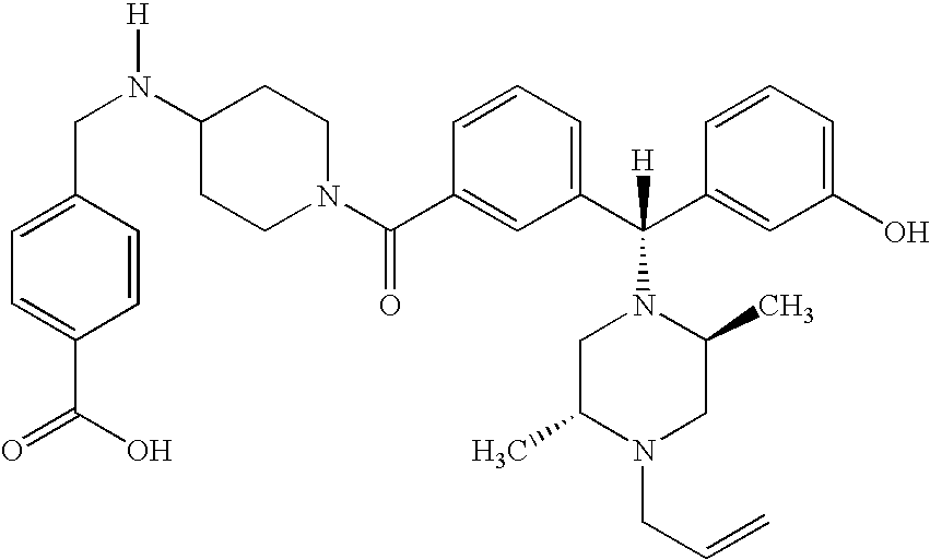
C(N(C1CCN(C(C2=CC(C(C3=CC(O)=CC=C3)([H])N3CC(C)N(CC=C)CC3C)=CC=C2)=O)CC1)[H])C1=CC=C(C(=O)O)C=C1
